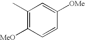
C1(C)=C([MeO])C=CC([OMe])=C1
